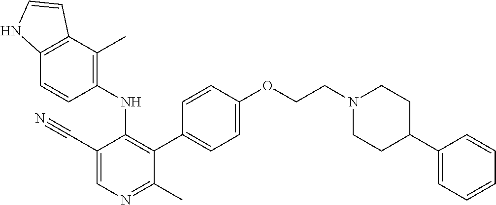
C1(NC2=C(C3=CC=C(OCCN4CCC(C5=CC=CC=C5)CC4)C=C3)C(C)=NC=C2C#N)=C(C)C2=C(C=C1)NC=C2
